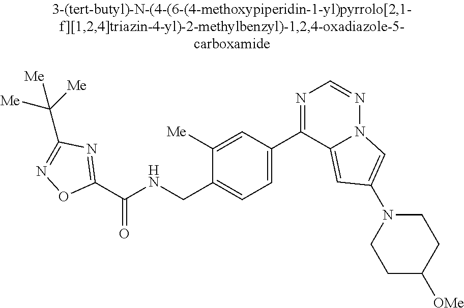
C1(C(NCC2=CC=C(C3=NC=NN4C3=CC(N3CCC([OMe])CC3)=C4)C=C2[Me])=O)=NC(C([Me])([Me])[Me])=NO1
